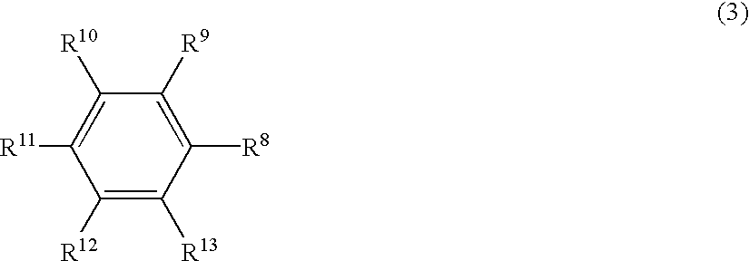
C1([R12])=C([R13])C([R8])=C([R9])C([R10])=C1[R11]
